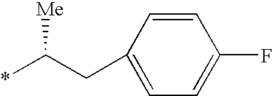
C1=C(CC(*)[Me])C=CC(F)=C1
